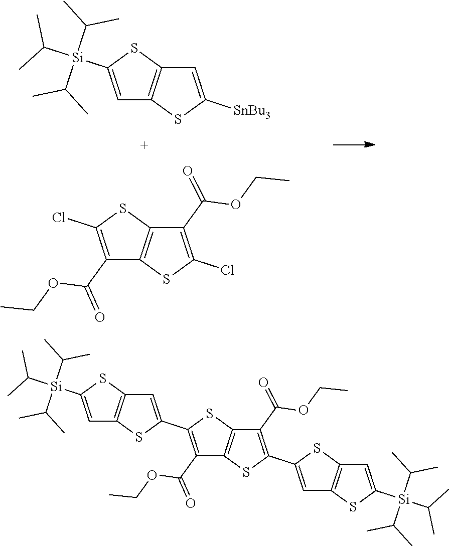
CC(C)[Si](C1=CC2=C(S1)C=C([SnBu3])S2)(C(C)C)C(C)C.O(CC)C(C1=C(Cl)SC2=C1SC(Cl)=C2C(OCC)=O)=O.O(CC)C(C1=C(C2=CC3=C(C=C([Si](C(C)C)(C(C)C)C(C)C)S3)S2)SC2=C1SC(C1=CC3=C(C=C([Si](C(C)C)(C(C)C)C(C)C)S3)S1)=C2C(OCC)=O)=O
